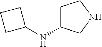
C1C(NC2CCC2)CNC1
